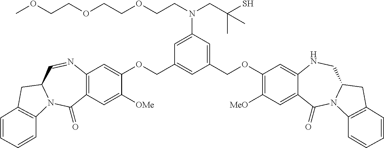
C12=C(C=C([OMe])C(OCC3=CC(COC4=C([MeO])C=C5C(=C4)NCC4N(C5=O)C5=C(C4)C=CC=C5)=CC(N(CCOCCOCCOC)CC(S)(C)C)=C3)=C1)C(=O)N1C(C=N2)CC2=C1C=CC=C2
